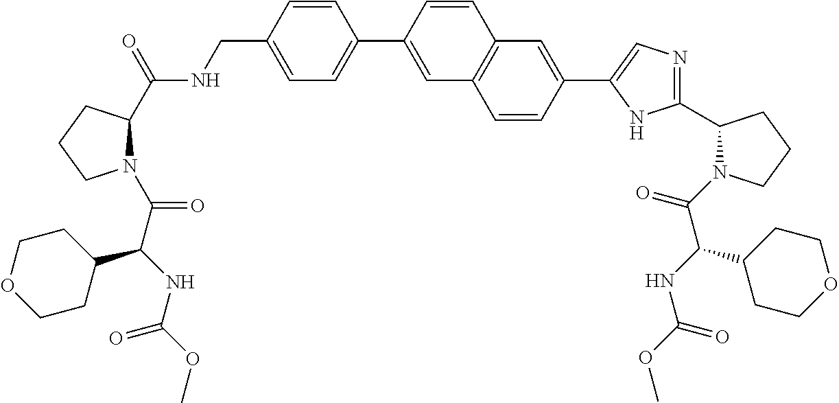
C1CCN(C(=O)C(C2CCOCC2)NC(OC)=O)C1C(NCC1=CC=C(C2=CC3=C(C=C2)C=C(C2=CN=C(C4CCCN4C(=O)C(NC(OC)=O)C4CCOCC4)N2)C=C3)C=C1)=O
